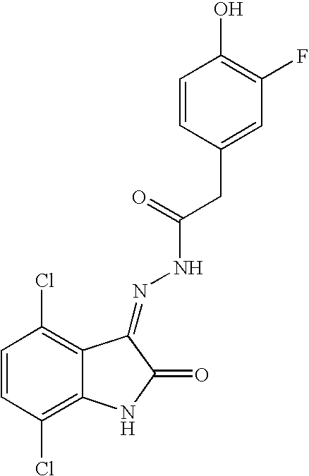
C1=CC(Cl)=C2C(=C1Cl)C(=NNC(CC1=CC(F)=C(O)C=C1)=O)C(=O)N2
